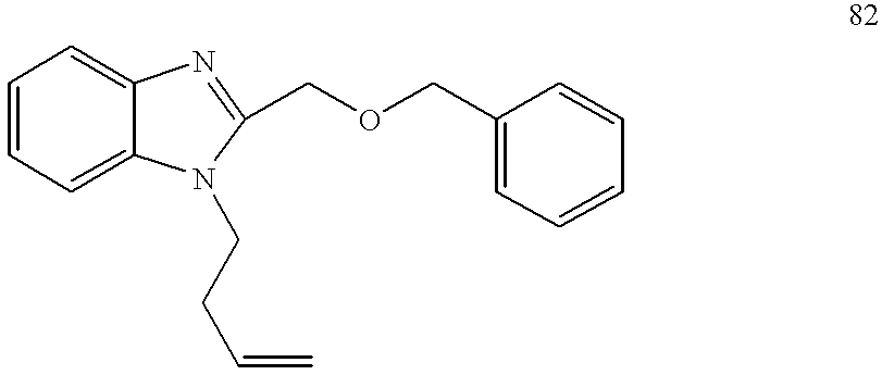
C1=CC=C2C(=C1)N=C(COCC1=CC=CC=C1)N2CCC=C
